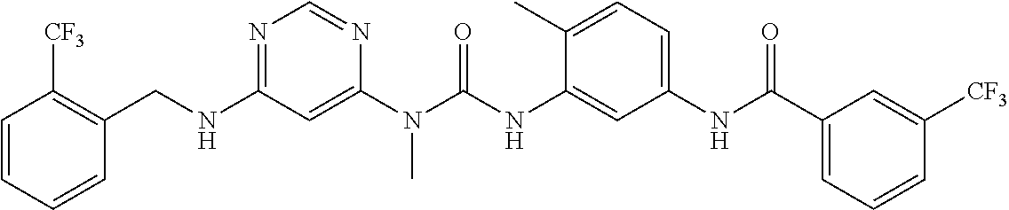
C(NC1=NC=NC(N(C(NC2=CC(NC(C3=CC=CC([CF3])=C3)=O)=CC=C2C)=O)C)=C1)C1=C([CF3])C=CC=C1
